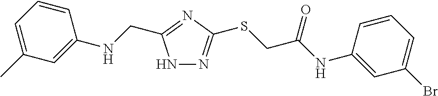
N1N=C(SCC(NC2=CC(Br)=CC=C2)=O)N=C1CNC1=CC(C)=CC=C1
